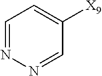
C1=NN=CC=C1[X9]
